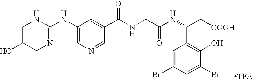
C1(NC2=NCC(O)CN2)=CN=CC(C(NCC(NC(C[COOH])C2=C(O)C(Br)=CC(Br)=C2)=O)=O)=C1
